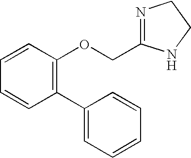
C1(C2=CC=CC=C2)=C(OCC2=NCCN2)C=CC=C1
